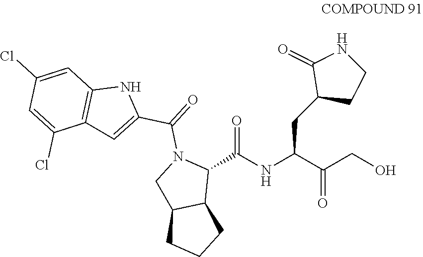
OCC(C(NC(C1N(C(=O)C2=CC3=C(N2)C=C(Cl)C=C3Cl)CC2C1CCC2)=O)CC1CCNC1=O)=O
